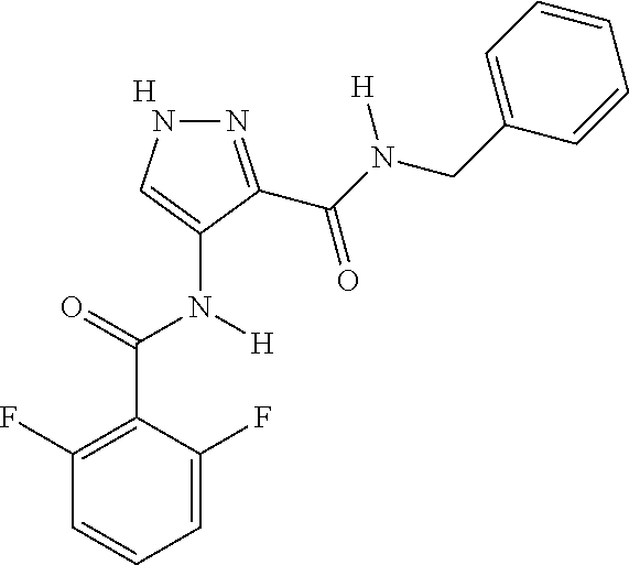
[H].C1=C(F)C(C(=O)N(C2=CNN=C2C(N(CC2=CC=CC=C2)[H])=O)[H])=C(F)C=C1
